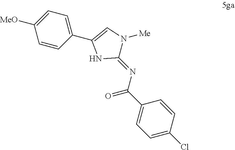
C1=C(Cl)C=CC(C(N=C2N([Me])C=C(C3=CC=C([MeO])C=C3)N2)=O)=C1
